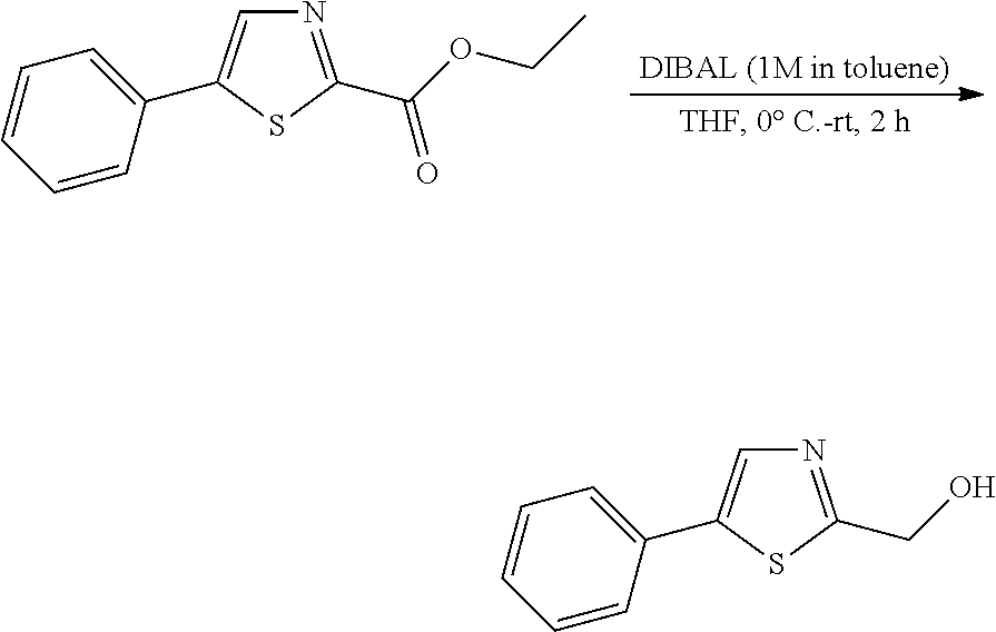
N1=C(C(OCC)=O)SC(C2=CC=CC=C2)=C1.N1=C(CO)SC(C2=CC=CC=C2)=C1
